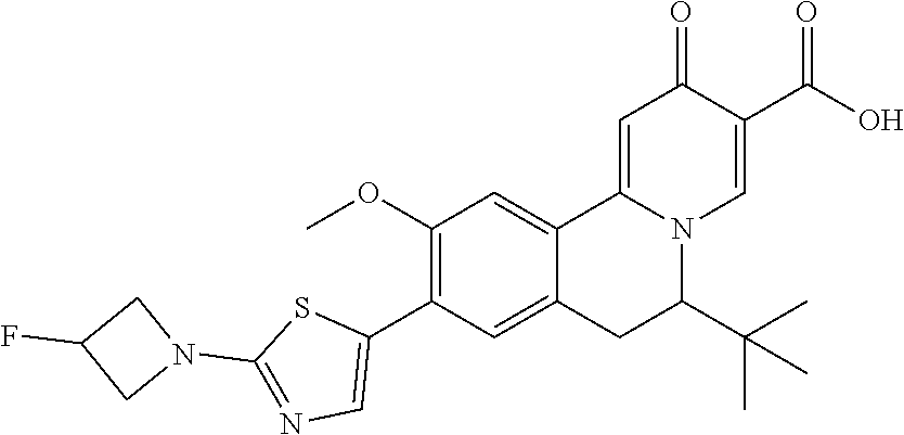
COC1=C(C2=CN=C(N3CC(F)C3)S2)C=C2C(=C1)C1=CC(=O)C(C(=O)O)=CN1C(C(C)(C)C)C2
